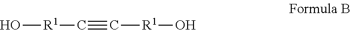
O[R1]C#C[R1]O
